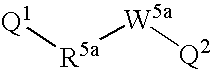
[Q1][R5a][W5a][Q2]
